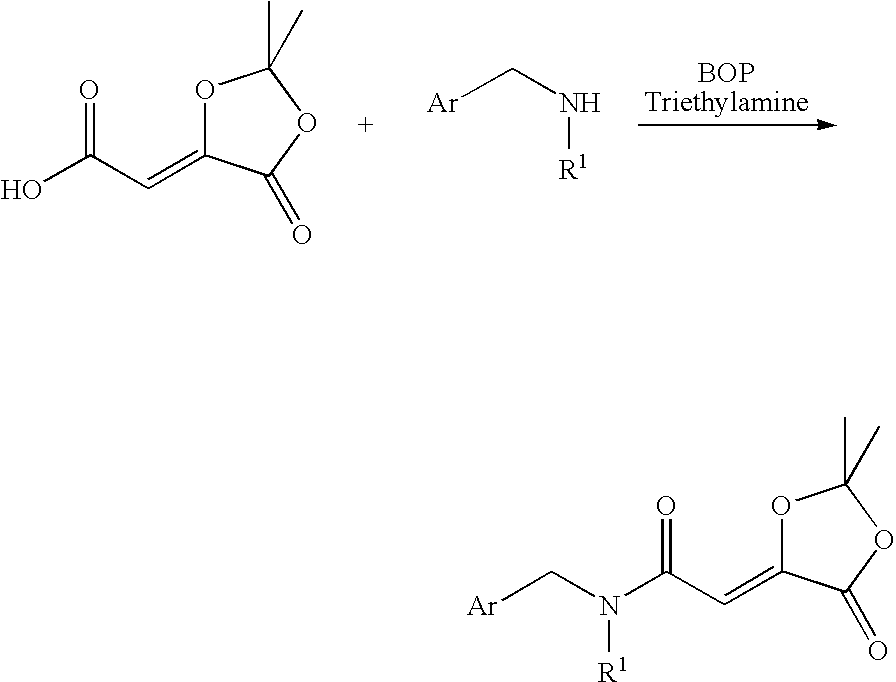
OC(C=C1OC(C)(C)OC1=O)=O.[Ar]CN[R1].[Ar]CN(C(C=C1OC(C)(C)OC1=O)=O)[R1]
